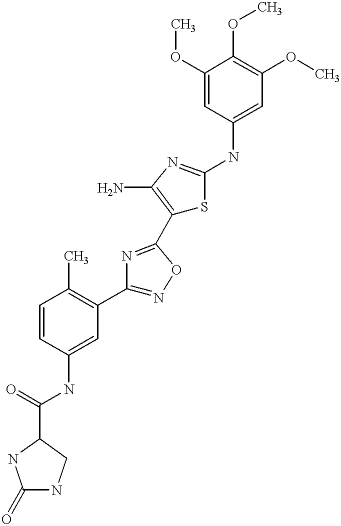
C1(C(=O)NC2=CC(C3=NOC(C4=C(N)N=C(NC5=CC(OC)=C(OC)C(OC)=C5)S4)=N3)=C(C)C=C2)NC(=O)NC1
